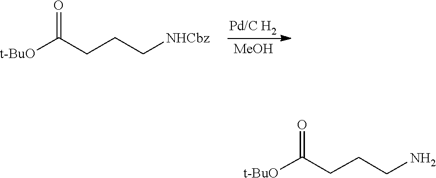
C(CCC[NHCbz])(=O)[t-BuO].[MeOH].C(CCN)C(=O)[t-BuO]
